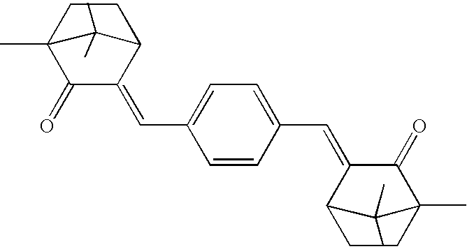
C1CC2(C)C(=O)C(=CC3=CC=C(C=C4C5CCC(C)(C4=O)C5C)C=C3)C1C2C
